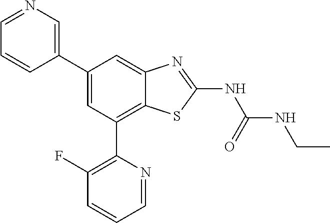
C1=NC=C(C2=CC(C3=C(F)C=CC=N3)=C3C(=C2)N=C(NC(NCC)=O)S3)C=C1
